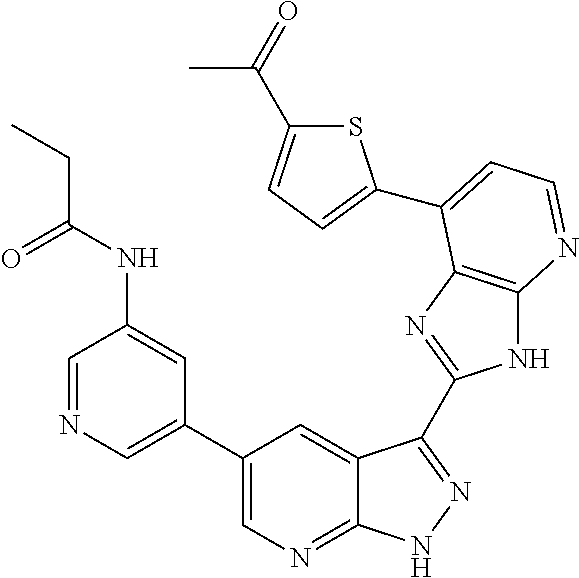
C1=NC=C(C2=CN=C3C(=C2)C(C2=NC4=C(N2)N=CC=C4C2=CC=C(C(=O)C)S2)=NN3)C=C1NC(CC)=O
